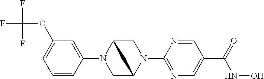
C1=CC(N2CC3N(C4=NC=C(C(=O)NO)C=N4)CC2C3)=CC(OC(F)(F)F)=C1
